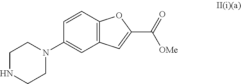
C1=CC2=C(C=C1N1CCNCC1)C=C(C(=O)[OMe])O2
